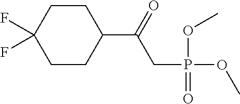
C1CC(F)(F)CCC1C(=O)CP(OC)(=O)OC
